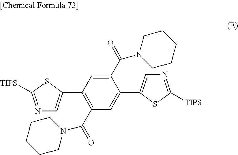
C1(C(=O)N2CCCCC2)=CC(C2=CN=C([TIPS])S2)=C(C(=O)N2CCCCC2)C=C1C1=CN=C([TIPS])S1
